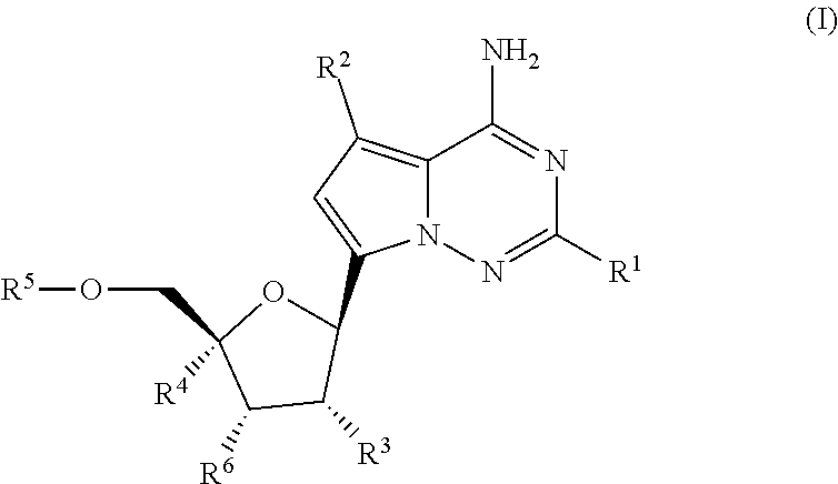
N1=C(N)C2=C([R2])C=C(C3OC(CO[R5])([R4])C([R6])C3[R3])N2N=C1[R1]
